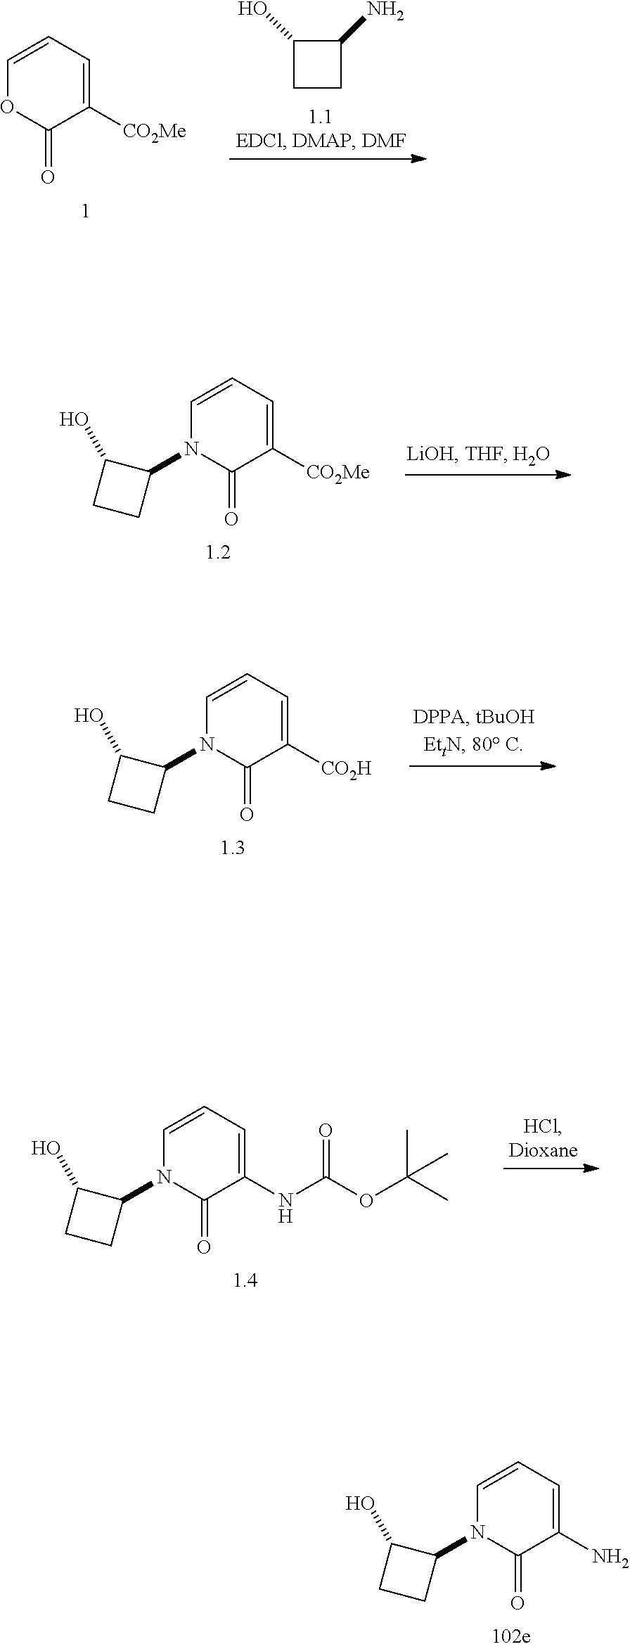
C1=CC=C([CO2Me])C(=O)N1C1C(O)CC1.C1=CC=C([CO2H])C(=O)N1C1C(O)CC1.C1=CC=C(NC(OC(C)(C)C)=O)C(=O)N1C1C(O)CC1.C1=CC=C(N)C(=O)N1C1C(O)CC1.C1CC(N)C1O.C1=CC=C([CO2Me])C(=O)O1
